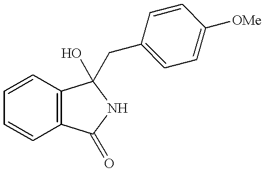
C1=CC2=C(C=C1)C(=O)NC2(CC1=CC=C([OMe])C=C1)O
